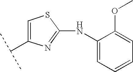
C1(NC2=CC=CC=C2OC)=NC(C(C)C)=CS1
